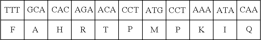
C1C2C34C1C1C35C36C1C1C37C38C1C1C39C3%10C1C1C3%11C3%12C1C1C3%13C(C1)CC%13C%12C%11C%10C9C8C7C6C5C4C2.[CAC].[AGA].[ATA].[A].[H].[R].P.[M].[K].I.[Q].F.[CCT].P.[T].[TTT].[CCT]
